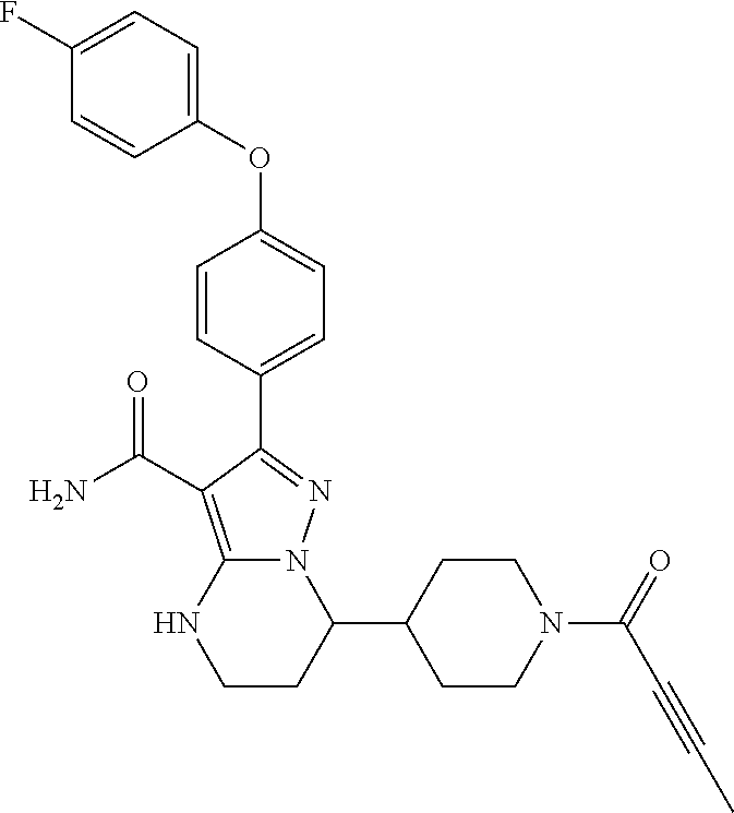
O(C1=CC=C(C2=NN3C(=C2C(=O)N)NCCC3C2CCN(C(C#CC)=O)CC2)C=C1)C1=CC=C(F)C=C1
